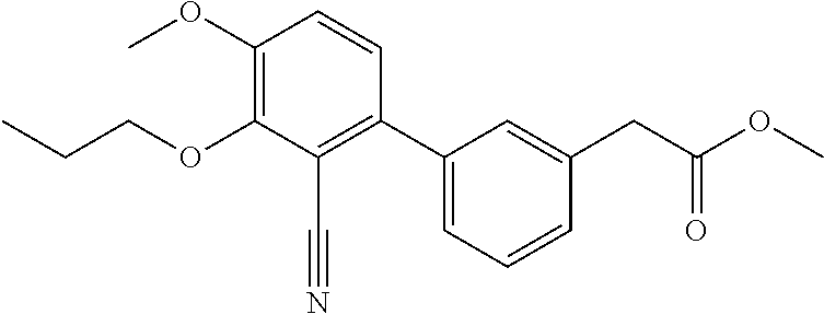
CCCOC1=C(OC)C=CC(C2=CC=CC(CC(OC)=O)=C2)=C1C#N
